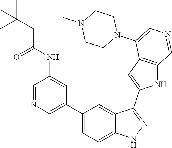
C1(C2=CN=CC(NC(CC(C)(C)C)=O)=C2)=CC=C2C(=C1)C(C1=CC3=C(N1)C=NC=C3N1CCN(C)CC1)=NN2
